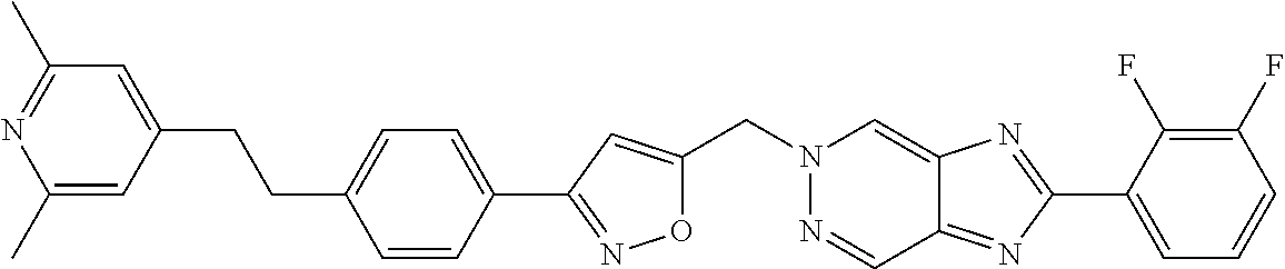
C1=CC(C2=NOC(CN3N=CC4=NC(C5=CC=CC(F)=C5F)=NC4=C3)=C2)=CC=C1CCC1=CC(C)=NC(C)=C1
